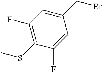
C1(F)=C(SC)C(F)=CC(CBr)=C1
